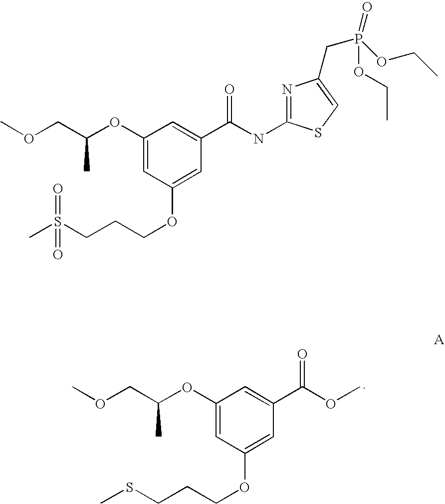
C1(OC(COC)C)=CC(OCCCSC)=CC(C(OC)=O)=C1.C1(OC(COC)C)=CC(OCCCS(C)(=O)=O)=CC(C(NC2=NC(CP(OCC)(=O)OCC)=CS2)=O)=C1
